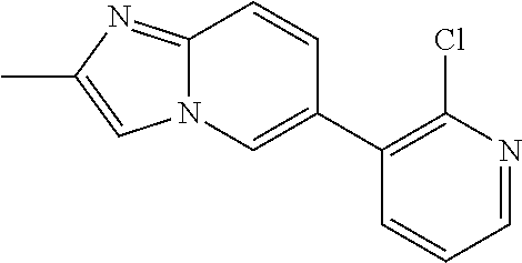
C12=NC(C)=CN1C=C(C1=C(Cl)N=CC=C1)C=C2
